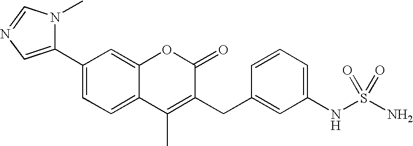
C1(C2=CN=CN2C)=CC=C2C(=C1)OC(=O)C(CC1=CC(NS(N)(=O)=O)=CC=C1)=C2C
